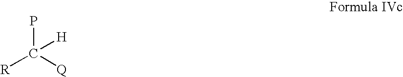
[R]C(P)([Q])[H]
